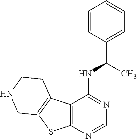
C(NC1=NC=NC2=C1C1=C(S2)CNCC1)(C1=CC=CC=C1)C
